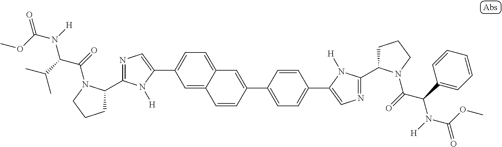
C1=C2C(=CC=C1C1=CN=C(C3CCCN3C(=O)C(C(C)C)N(C(=O)OC)[H])N1[H])C=C(C1=CC=C(C3=CN=C(C4CCCN4C(=O)C(C4=CC=CC=C4)N(C(=O)OC)[H])N3[H])C=C1)C=C2
